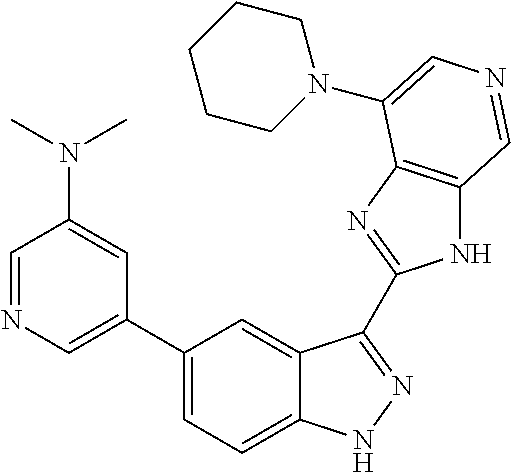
C1(C2=CN=CC(N(C)C)=C2)=CC=C2C(=C1)C(C1=NC3=C(N1)C=NC=C3N1CCCCC1)=NN2
